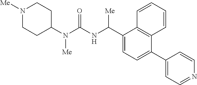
C1(N(C(NC(C2=CC=C(C3=CC=NC=C3)C3=C2C=CC=C3)[Me])=O)[Me])CCN([Me])CC1
